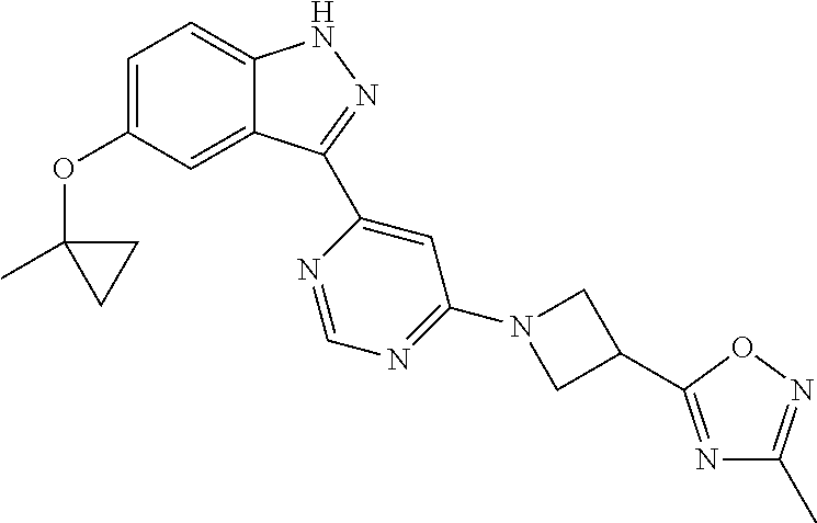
C1=C(OC2(C)CC2)C=C2C(=C1)NN=C2C1=CC(N2CC(C3=NC(C)=NO3)C2)=NC=N1
